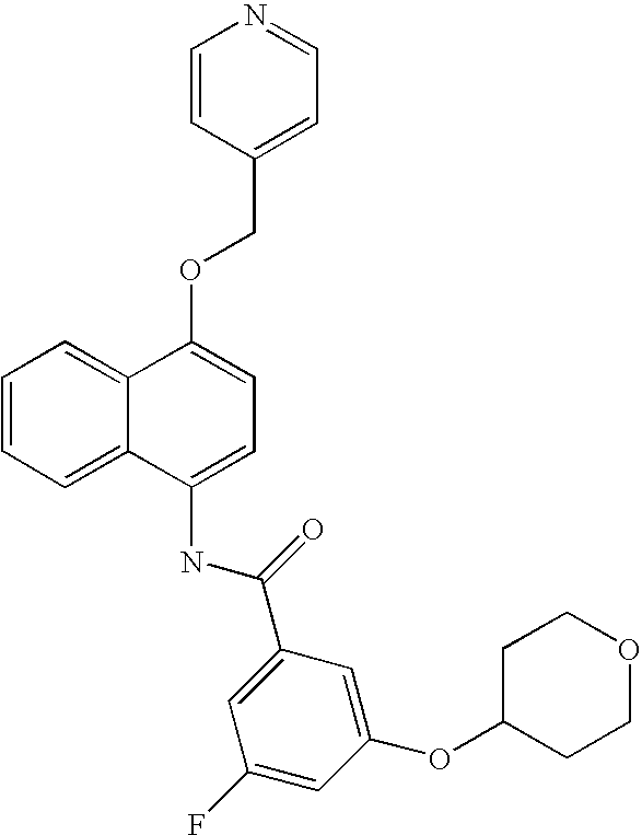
C1=CC=C2C(=C1)C(OCC1=CC=NC=C1)=CC=C2NC(C1=CC(F)=CC(OC2CCOCC2)=C1)=O
